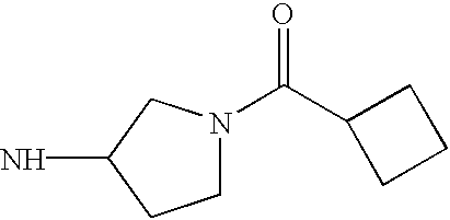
C1N(C(C2CCC2)=O)CC(N)C1
